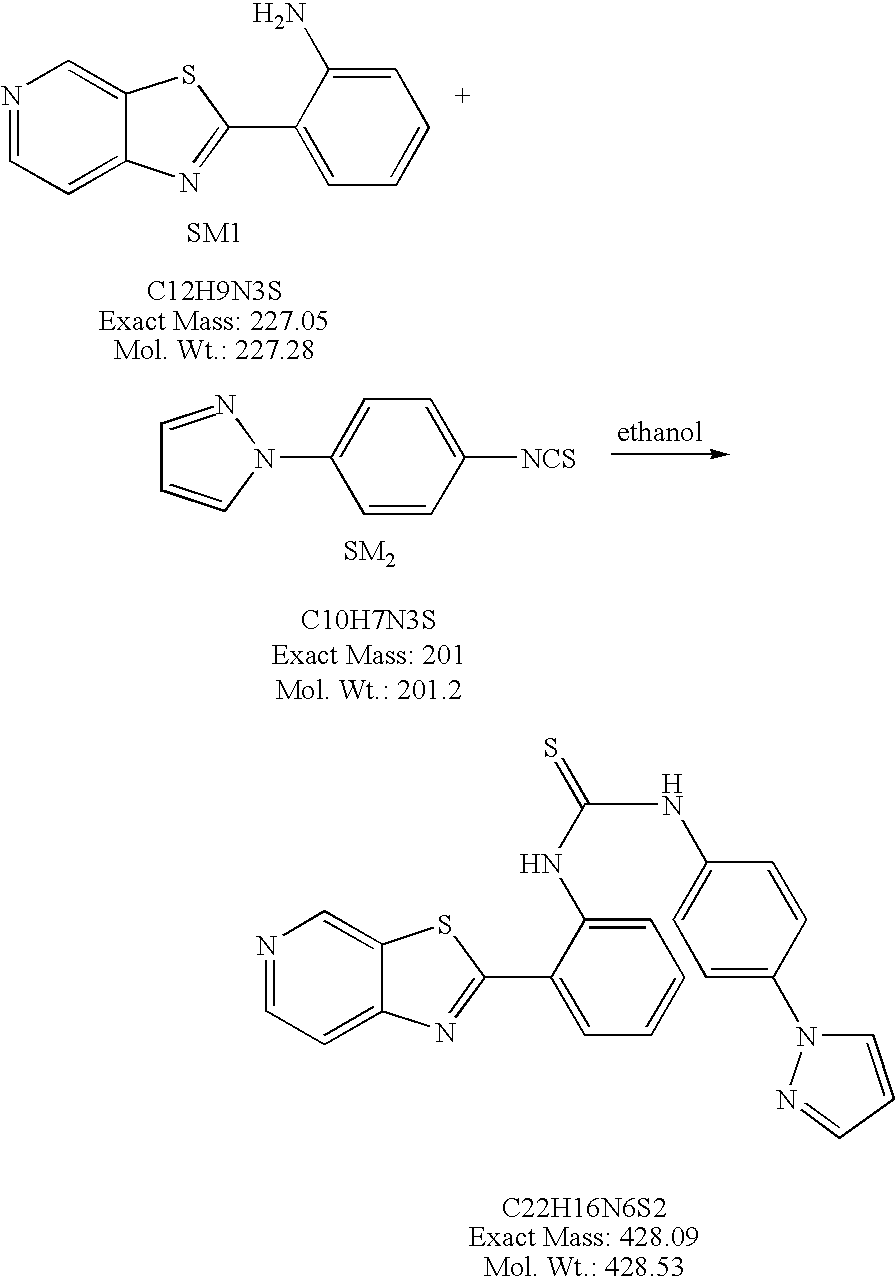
N1=CC=C2C(=C1)SC(C1=CC=CC=C1N)=N2.C1=NN(C2=CC=C([NCS])C=C2)C=C1.N1=CC=C2C(=C1)SC(C1=CC=CC=C1NC(=S)NC1=CC=C(N3C=CC=N3)C=C1)=N2
